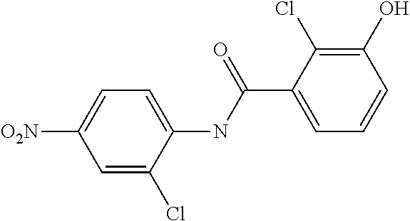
C1=C(Cl)C(NC(C2=CC=CC(O)=C2Cl)=O)=CC=C1[O2N]
